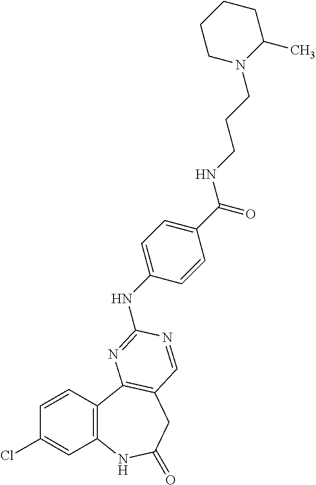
C1(Cl)=CC2=C(C=C1)C1=C(CC(=O)N2)C=NC(NC2=CC=C(C(=O)NCCCN3C(C)CCCC3)C=C2)=N1
